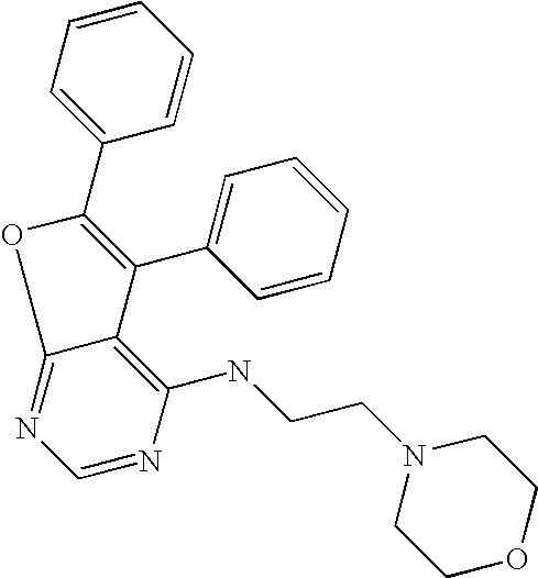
C(N1CCOCC1)CNC1=C2C(=NC=N1)OC(C1=CC=CC=C1)=C2C1=CC=CC=C1
